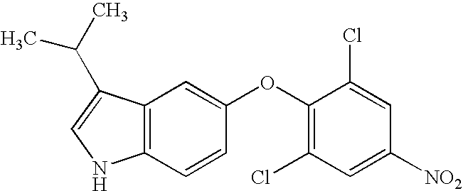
C12=C(C(C(C)C)=CN1)C=C(OC1=C(Cl)C=C([NO2])C=C1Cl)C=C2
